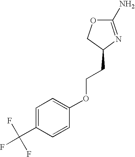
C1(N)=NC(CCOC2=CC=C(C(F)(F)F)C=C2)CO1
